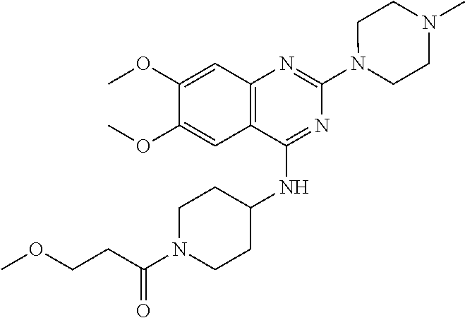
C12=C(C(NC3CCN(C(CCOC)=O)CC3)=NC(N3CCN(C)CC3)=N1)C=C(OC)C(OC)=C2
